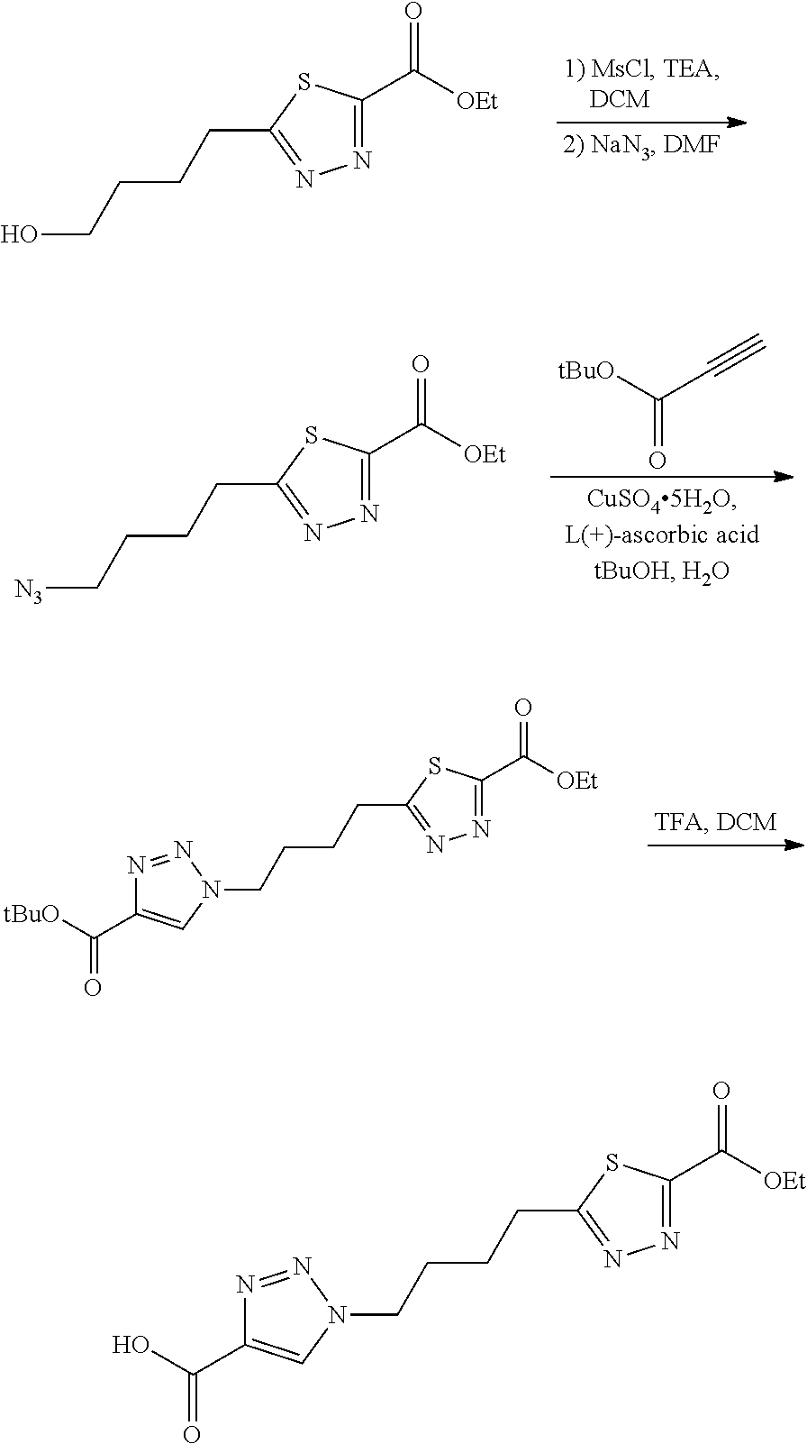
N1=C(C([OEt])=O)SC(CCCCO)=N1.[tBuO]C(C#C)=O.N1=C(C([OEt])=O)SC(CCCC[N3])=N1.N1=C(C([OEt])=O)SC(CCCCN2N=NC(C([tBuO])=O)=C2)=N1.N1=C(C([OEt])=O)SC(CCCCN2N=NC(C(O)=O)=C2)=N1
